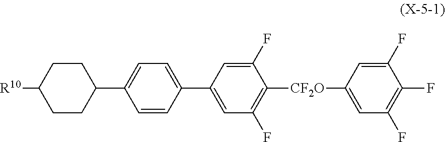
C1CC(C2=CC=C(C3=CC(F)=C([CF2O]C4=CC(F)=C(F)C(F)=C4)C(F)=C3)C=C2)CCC1[R10]
